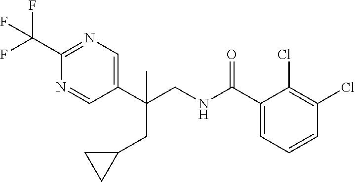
C1(C(F)(F)F)=NC=C(C(CNC(C2=CC=CC(Cl)=C2Cl)=O)(CC2CC2)C)C=N1
